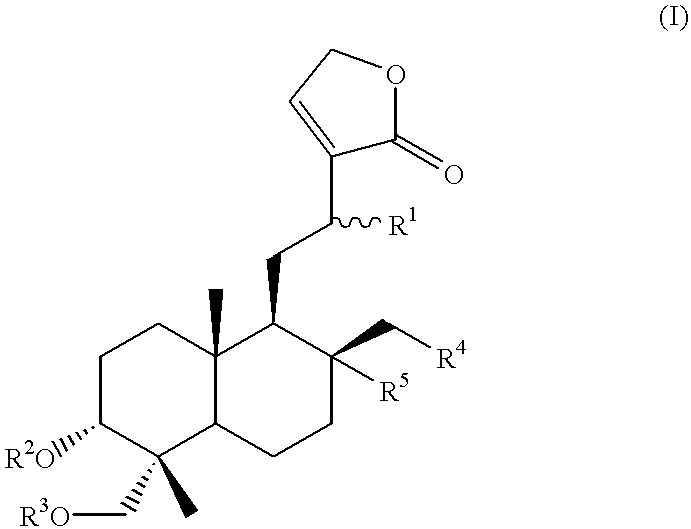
C1C([R2O])C(C)(C[R3O])C2C(C)(C1)C(CC(C1=CCOC1=O)[R1])C(C[R4])([R5])CC2
